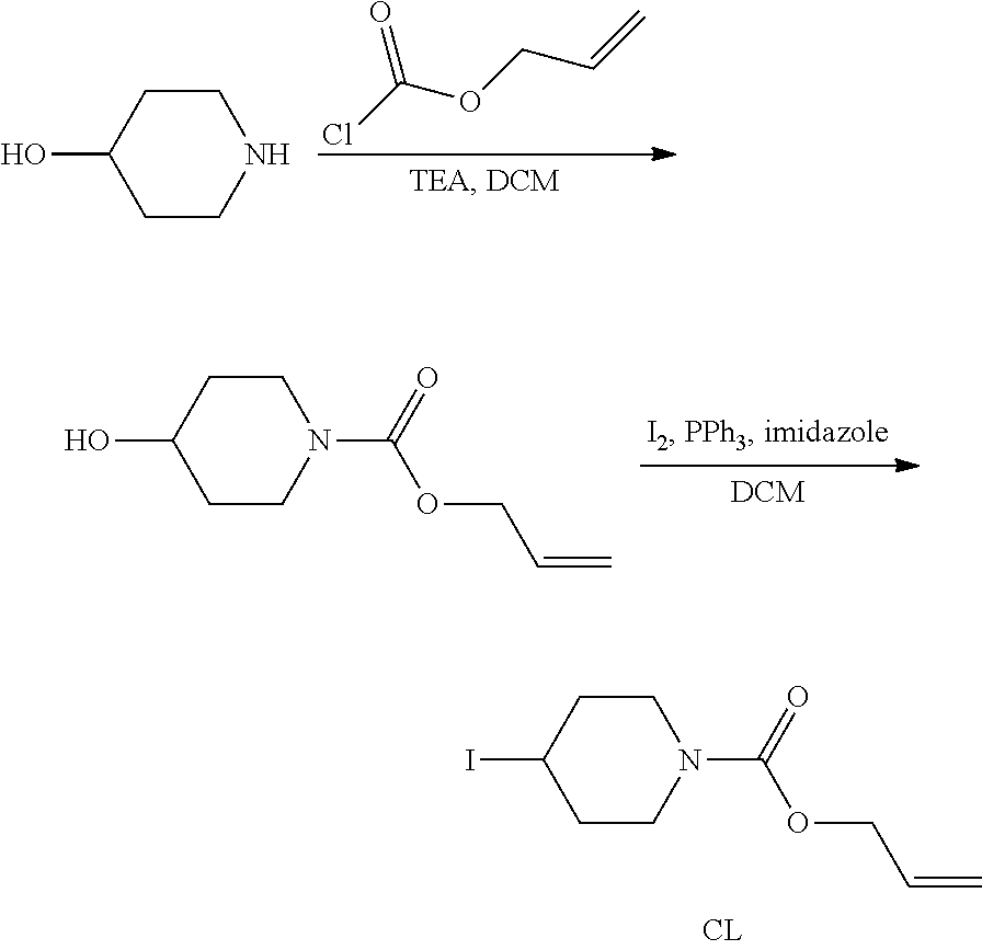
ClC(OCC=C)=O.C1CNCCC1O.C1CN(C(=O)OCC=C)CCC1O.C1CN(C(=O)OCC=C)CCC1I
